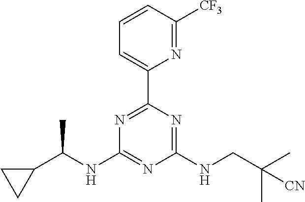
N1=C(C2=CC=CC([CF3])=N2)N=C(NCC(C)(C)[CN])N=C1NC(C1CC1)C
